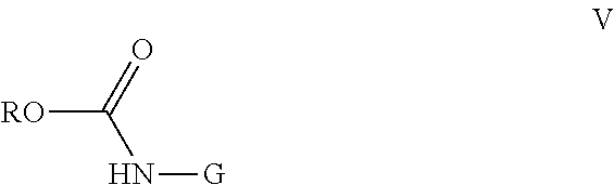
[RO]C(=O)N[G]
